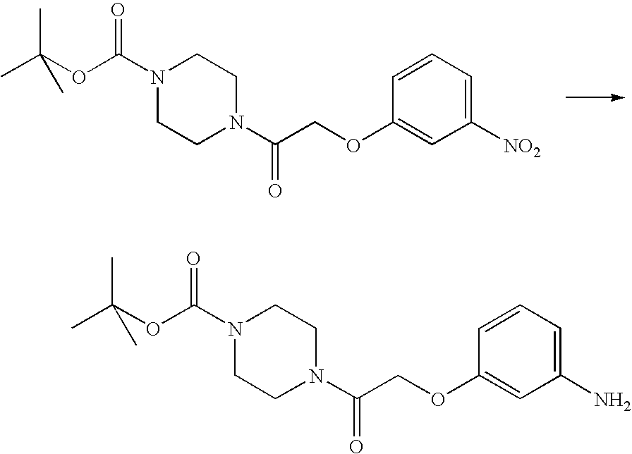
C1([NO2])=CC=CC(OCC(N2CCN(C(=O)OC(C)(C)C)CC2)=O)=C1.C1(N)=CC=CC(OCC(N2CCN(C(=O)OC(C)(C)C)CC2)=O)=C1
